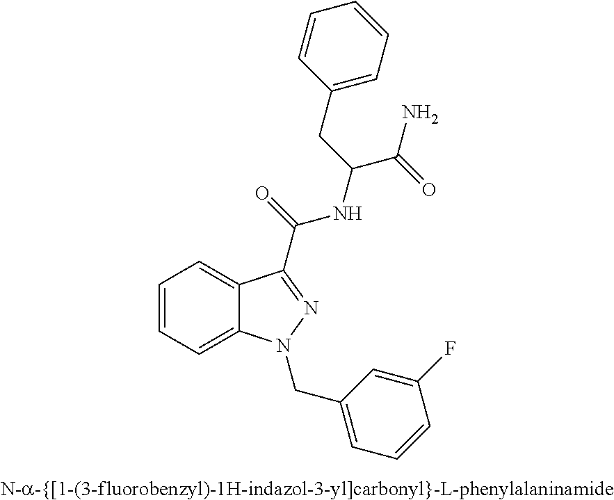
C1=CC=C2C(=C1)C(C(NC(CC1=CC=CC=C1)C(=O)N)=O)=NN2CC1=CC=CC(F)=C1
